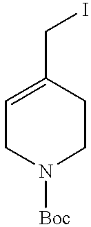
C1=C(CI)CCN([Boc])C1
